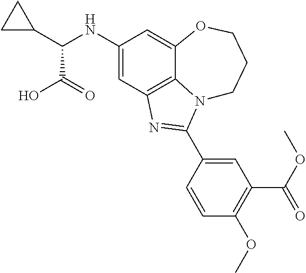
C1(NC(C2CC2)C(O)=O)=CC2=C3C(=C1)OCCCN3C(C1=CC(C(OC)=O)=C(OC)C=C1)=N2
